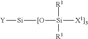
[Y][Si][[O][Si]([X1]3])([R1])[R1]
